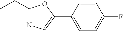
CCC1=NC=C(C2=CC=C(F)C=C2)O1
